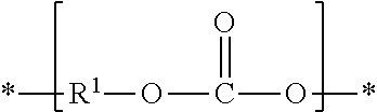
O=C(O[R1]*)O*
